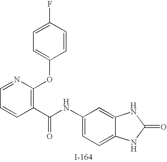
C1=NC(OC2=CC=C(F)C=C2)=C(C(NC2=CC=C3C(=C2)NC(=O)N3)=O)C=C1
